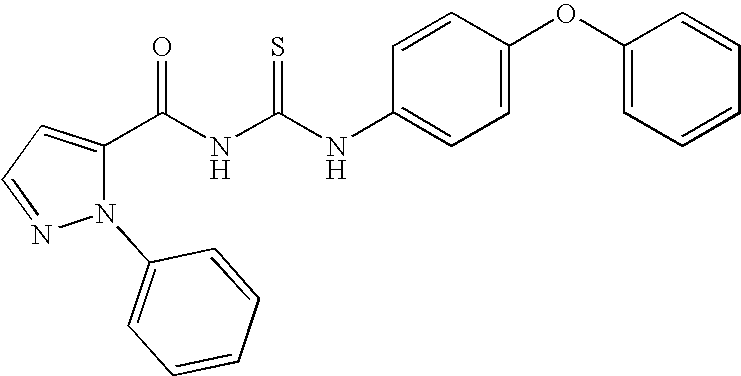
C(NC(NC1=CC=C(OC2=CC=CC=C2)C=C1)=S)(=O)C1=CC=NN1C1=CC=CC=C1
